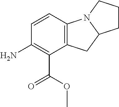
NC1=C(C(OC)=O)C2=C(C=C1)N1C(C2)CCC1
